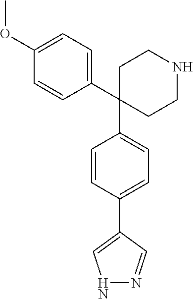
C1(C2(C3=CC=C(C4=CNN=C4)C=C3)CCNCC2)=CC=C(OC)C=C1
